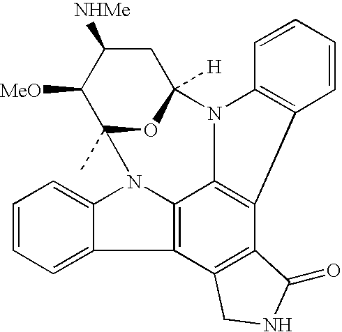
C1C([NHMe])C([MeO])C2(C)OC1([H])N1C3=C(C4=C(C5=C3N2C2=CC=CC=C25)CNC4=O)C2=C1C=CC=C2
